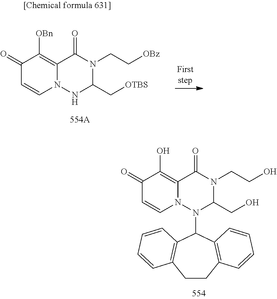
C1=CN2C(=C(O)C1=O)C(=O)N(CCO)C(CO)N2C1C2=C(CCC3=C1C=CC=C3)C=CC=C2.C1=CN2C(=C([OBn])C1=O)C(=O)N(CC[OBz])C(C[OTBS])N2
